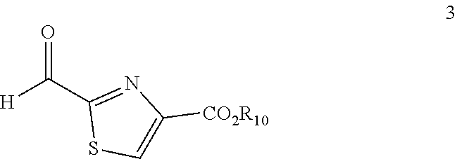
[H]C(C1=NC([CO2R10])=CS1)=O
